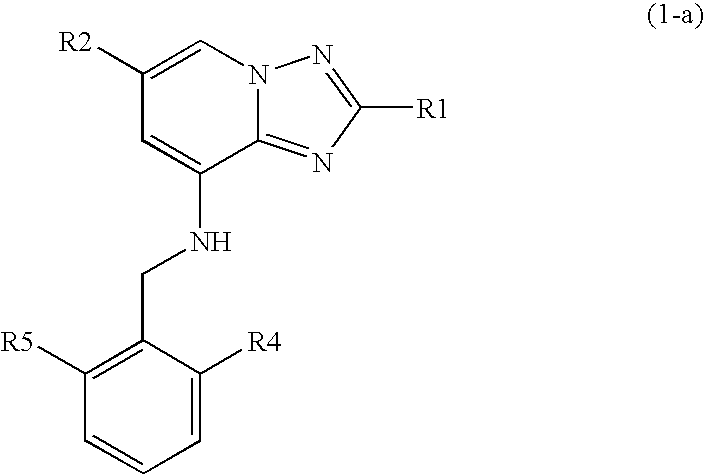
C1([R2])=CN2C(=NC([R1])=N2)C(NCC2=C([R5])C=CC=C2[R4])=C1
